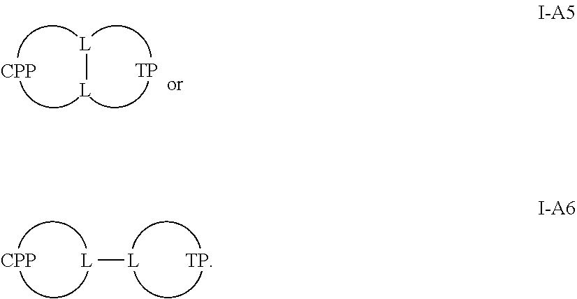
[CPP].[TP].[L][L].[CPP].[L][L].[TP]
